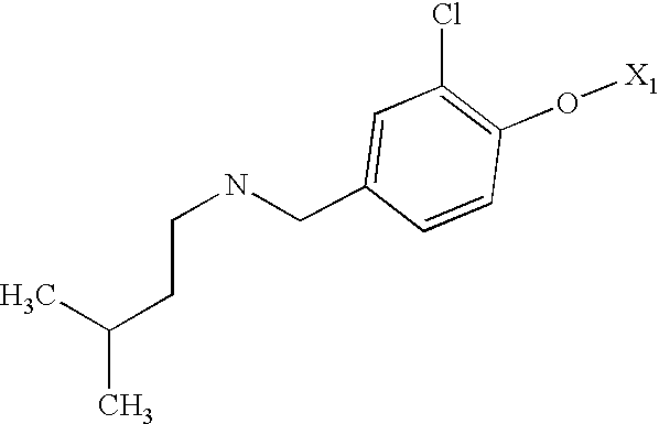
C(NCC1=CC(Cl)=C(O[X1])C=C1)CC(C)C
